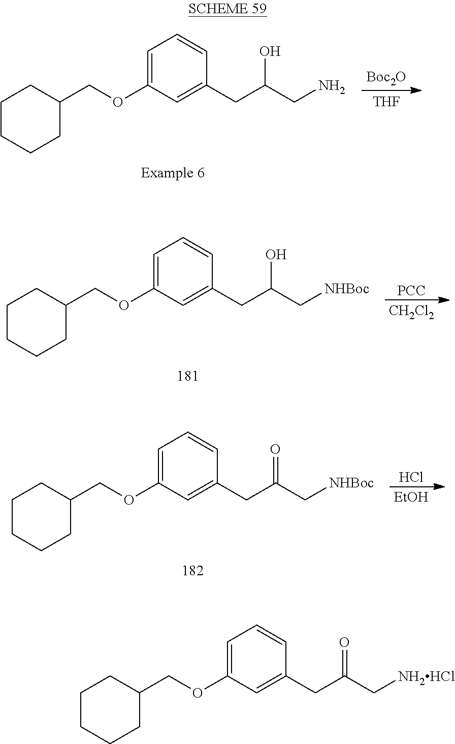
C1(COC2=CC=CC(CC(CN)O)=C2)CCCCC1.[THF].[Boc2O].C1(COC2=CC=CC(CC(C[NHBoc])O)=C2)CCCCC1.[CH2Cl2].[PCC].C1(COC2=CC=CC(CC(C[NHBoc])=O)=C2)CCCCC1.[EtOH].Cl.C1(COC2=CC=CC(CC(C[NH2HCl])=O)=C2)CCCCC1
